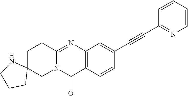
C12=NC3=C(C(=O)N1CC1(CC2)NCCC1)C=CC(C#CC1=NC=CC=C1)=C3
